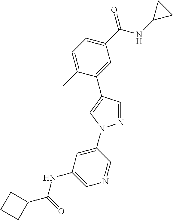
C1(C(NC2CC2)=O)=CC=C(C)C(C2=CN(C3=CC(NC(=O)C4CCC4)=CN=C3)N=C2)=C1
